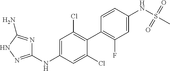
C1(NC2=CC(Cl)=C(C3=C(F)C=C(NS(C)(=O)=O)C=C3)C(Cl)=C2)=NNC(N)=N1
